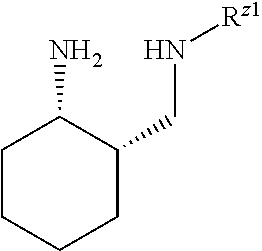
C1CCCC(CN[Rz1])C1N
